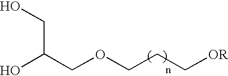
OC(COCCC[OR])CO
